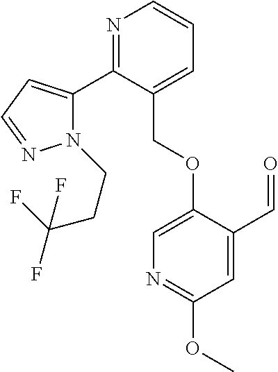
N1(CCC(F)(F)F)C(C2=NC=CC=C2COC2=CN=C(OC)C=C2C=O)=CC=N1
